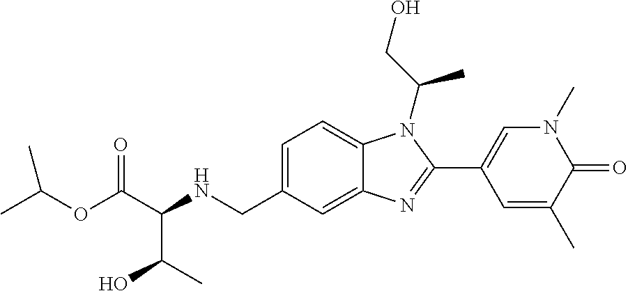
C(OC(C(NCC1=CC=C2C(=C1)N=C(C1=CN(C)C(=O)C(C)=C1)N2C(CO)C)C(O)C)=O)(C)C
